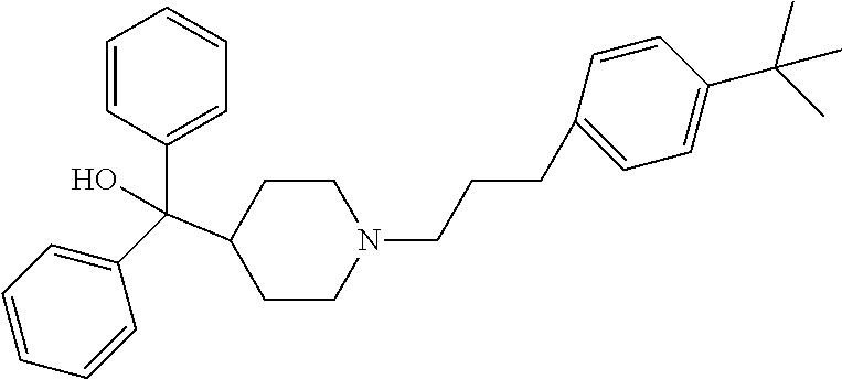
C1(C(C2=CC=CC=C2)(C2CCN(CCCC3=CC=C(C(C)(C)C)C=C3)CC2)O)=CC=CC=C1
